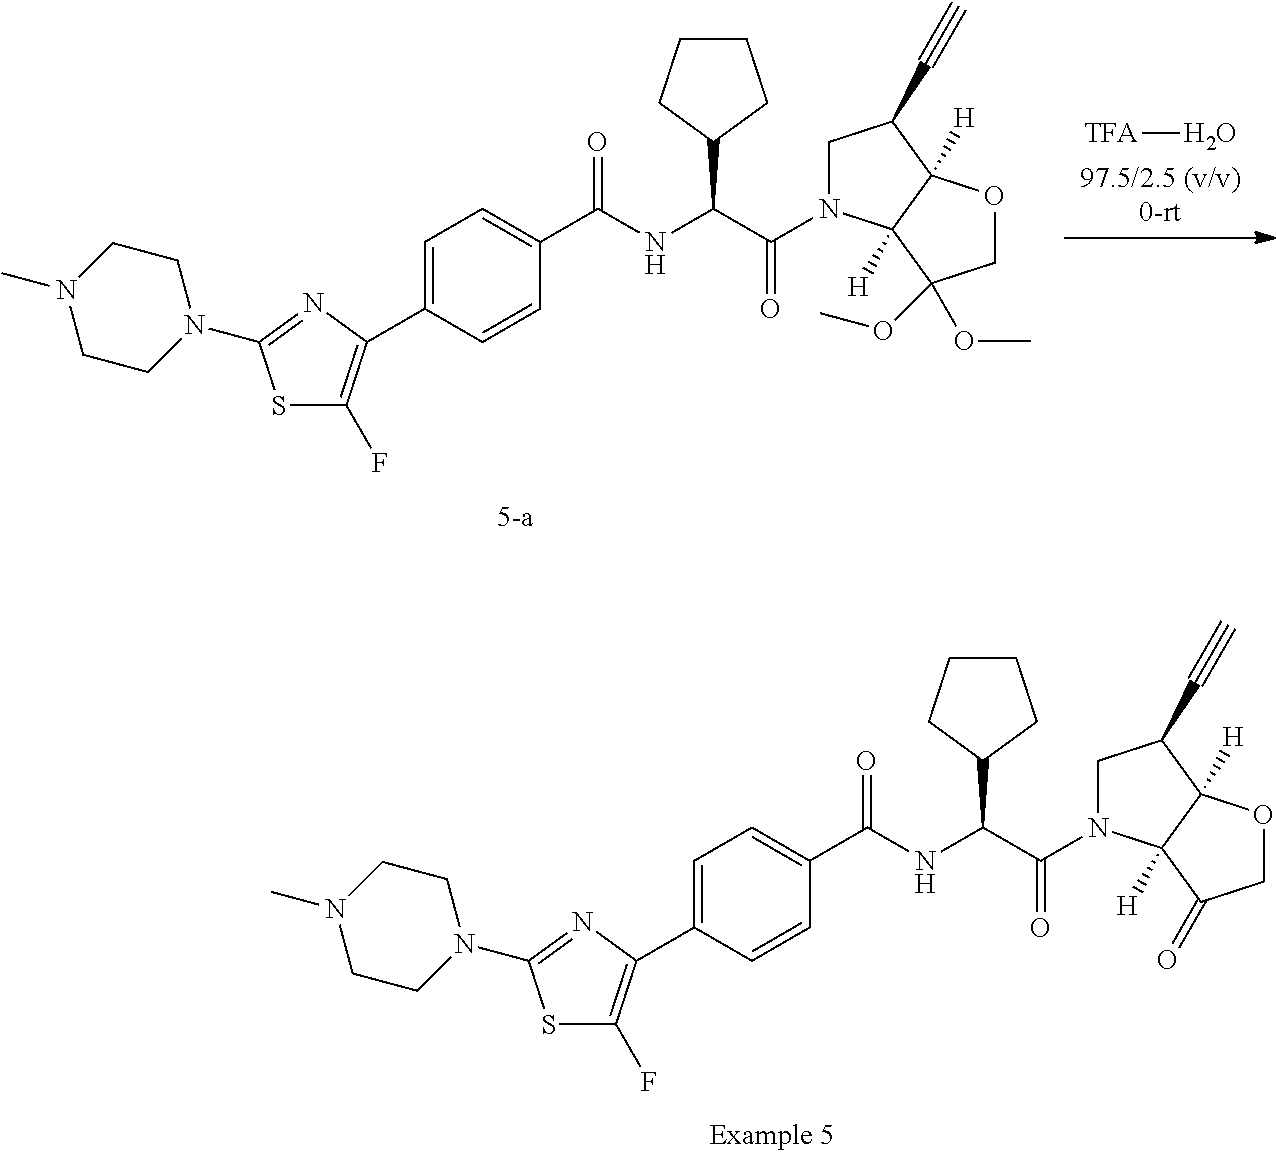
[TFA]O.S1C(F)=C(C2=CC=C(C(=O)NC(C3CCCC3)C(=O)N3CC(C#C)C4([H])C3([H])C(OC)(OC)CO4)C=C2)N=C1N1CCN(C)CC1.S1C(F)=C(C2=CC=C(C(=O)NC(C3CCCC3)C(=O)N3CC(C#C)C4([H])C3([H])C(=O)CO4)C=C2)N=C1N1CCN(C)CC1
